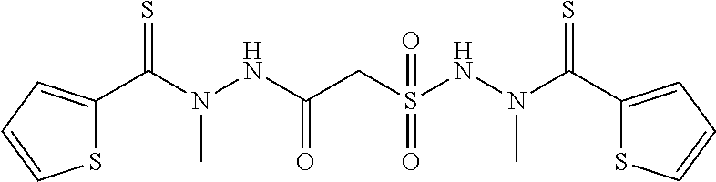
S1C(C(N(NC(CS(NN(C(C2=CC=CS2)=S)C)(=O)=O)=O)C)=S)=CC=C1
